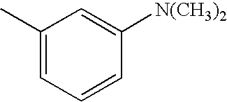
C1(C)=CC=CC([N(CH3)2])=C1
